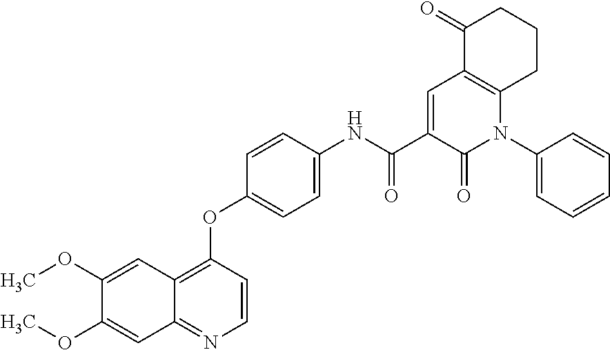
C1(OC)=CC2=NC=CC(OC3=CC=C(NC(C4=CC5=C(N(C6=CC=CC=C6)C4=O)CCCC5=O)=O)C=C3)=C2C=C1OC
